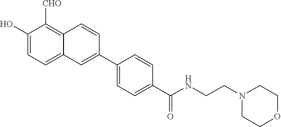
C1(O)=CC=C2C(=C1[CHO])C=CC(C1=CC=C(C(NCCN3CCOCC3)=O)C=C1)=C2
